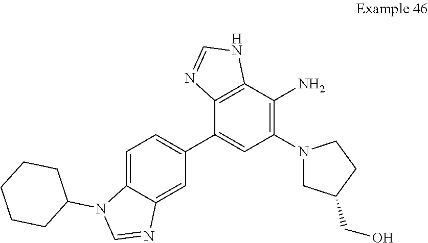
C12=C(C(C3=CC=C4C(=C3)N=CN4C3CCCCC3)=CC(N3CC(CO)CC3)=C1N)N=CN2
